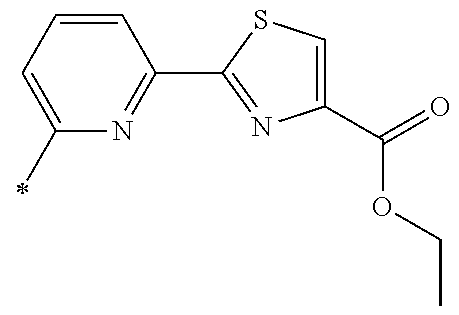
C1(C2=NC(C(OCC)=O)=CS2)=NC(C)=CC=C1
